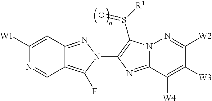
C1([W1])=CC2=NN(C3=C(S([R1])=O)N4C(=N3)C([W4])=C([W3])C([W2])=N4)C(F)=C2C=N1
